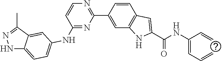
C1(NC2=CC=C3NN=C(C)C3=C2)=NC(C2=CC3=C(C=C2)C=C(C(NC(=CC=C)C=C)=O)N3)=NC=C1
